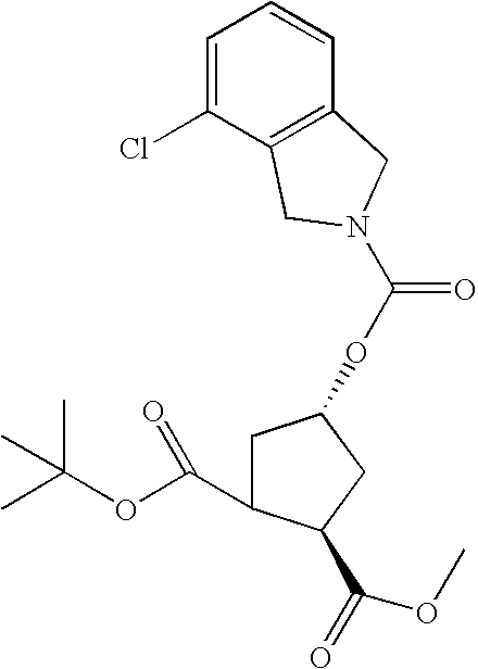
C1=C(Cl)C2=C(C=C1)CN(C(OC1CC(C(OC(C)(C)C)=O)C(C(=O)OC)C1)=O)C2
